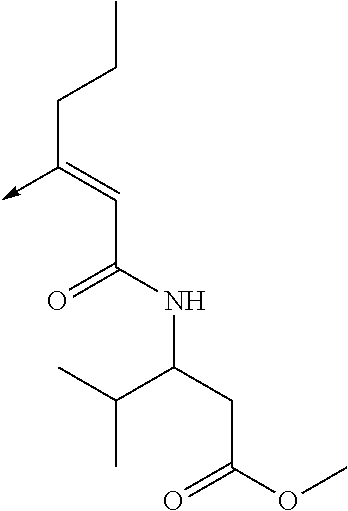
C(C(NC(CC(OC)=O)C(C)C)=O)=C(CCC)->C
